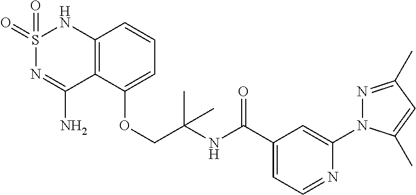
C12=C(C(OCC(NC(C3=CC=NC(N4N=C(C)C=C4C)=C3)=O)(C)C)=CC=C1)C(N)=NS(=O)(=O)N2
